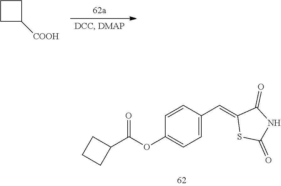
C1=CC(C=C2SC(=O)NC2=O)=CC=C1OC(C1CCC1)=O.C1CC([COOH])C1
